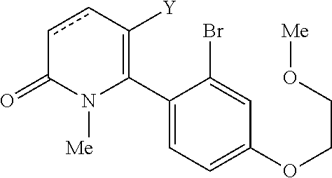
C1(C2=C([Y])ccC(=O)N2[Me])=CC=C(OCCO[Me])C=C1Br
